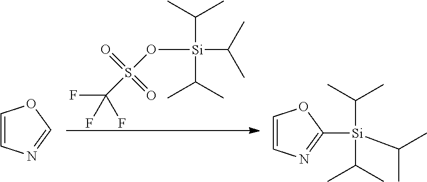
C([Si](C(C)C)(C(C)C)OS(C(F)(F)F)(=O)=O)(C)C.C1=CN=CO1.C1=CN=C([Si](C(C)C)(C(C)C)C(C)C)O1
